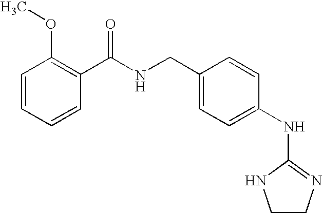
C1=CC=CC(C(NCC2=CC=C(NC3=NCCN3)C=C2)=O)=C1OC
